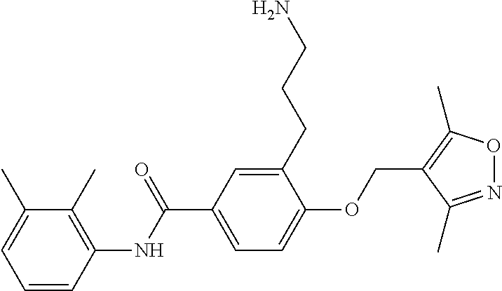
C1=CC(NC(C2=CC=C(OCC3=C(C)ON=C3C)C(CCCN)=C2)=O)=C(C)C(C)=C1
